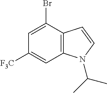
C1=C(Br)C2=C(C=C1[F3C])N(C(C)C)C=C2
